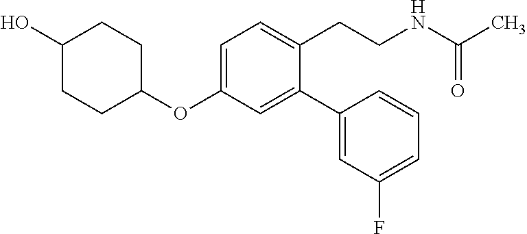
C1=C(OC2CCC(O)CC2)C=C(C2=CC(F)=CC=C2)C(CCNC(C)=O)=C1
